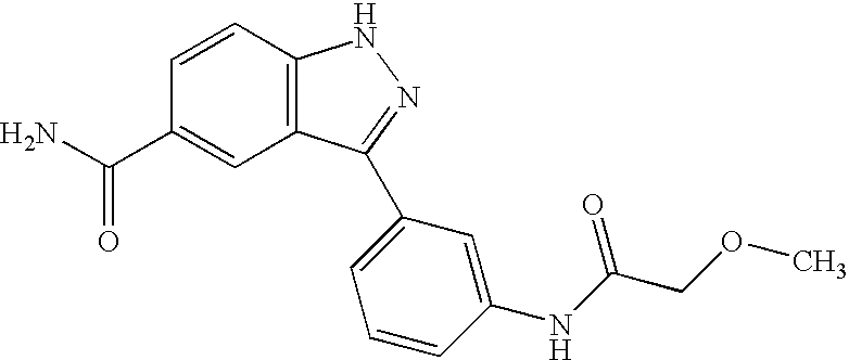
C(C1=CC2=C(C=C1)NN=C2C1=CC=CC(NC(COC)=O)=C1)(N)=O
